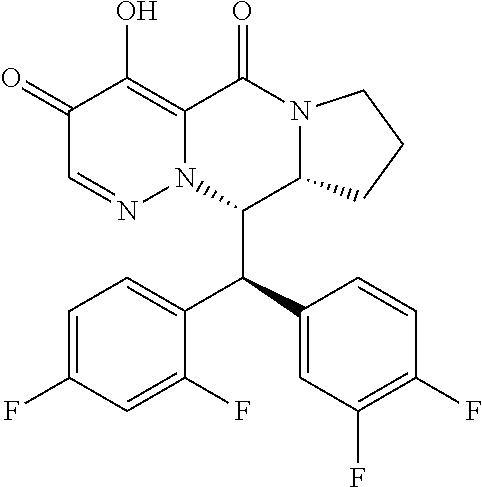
C1(=O)C=NN2C(=C1O)C(=O)N1C(C2C(C2=CC(F)=C(F)C=C2)C2=CC=C(F)C=C2F)CCC1
